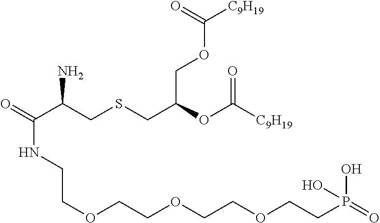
O=C(C(CSCC(OC([C9H19])=O)COC([C9H19])=O)N)NCCOCCOCCOCCP(=O)(O)O
